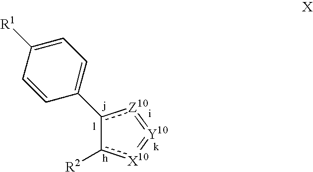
C1=CC(c2[Z10]=[Y10]=[X10]c-2[R2])=CC=C1[R1]
